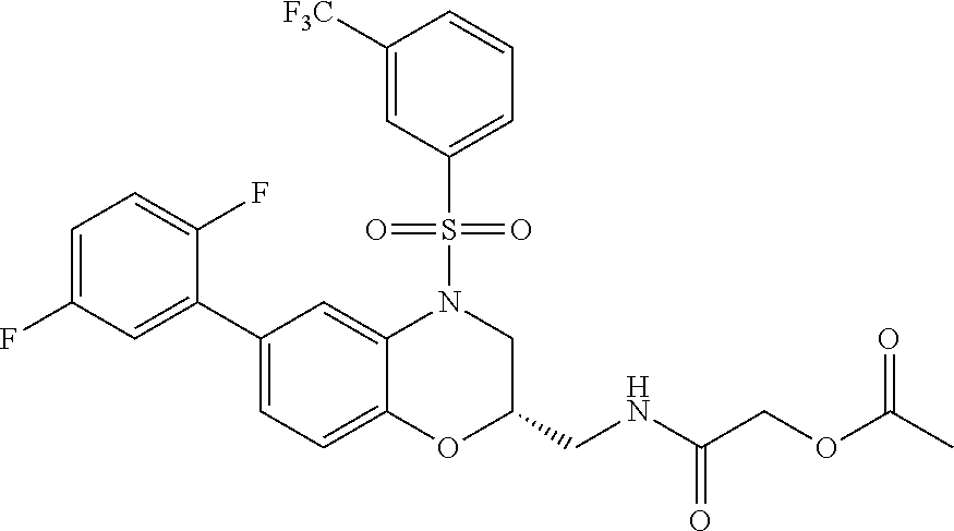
C1=C(F)C=C(C2=CC=C3C(=C2)N(S(C2=CC=CC([F3C])=C2)(=O)=O)CC(CNC(=O)COC(C)=O)O3)C(F)=C1
